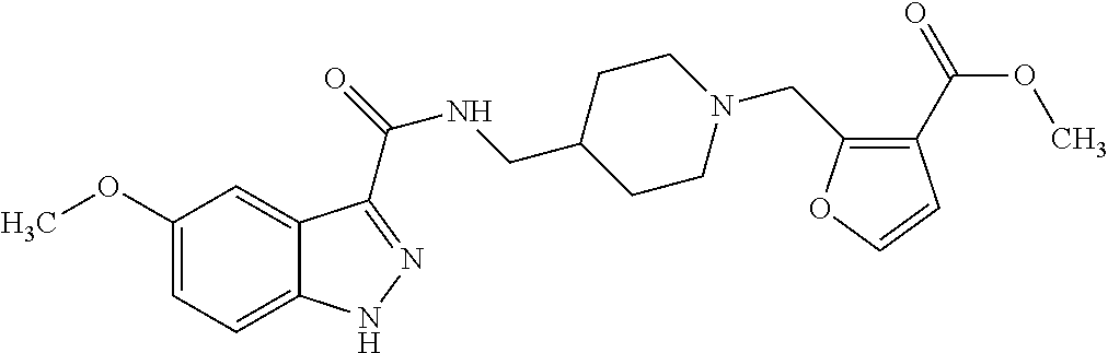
C1(OC)=CC=C2C(=C1)C(C(=O)NCC1CCN(CC3=C(C(OC)=O)C=CO3)CC1)=NN2
